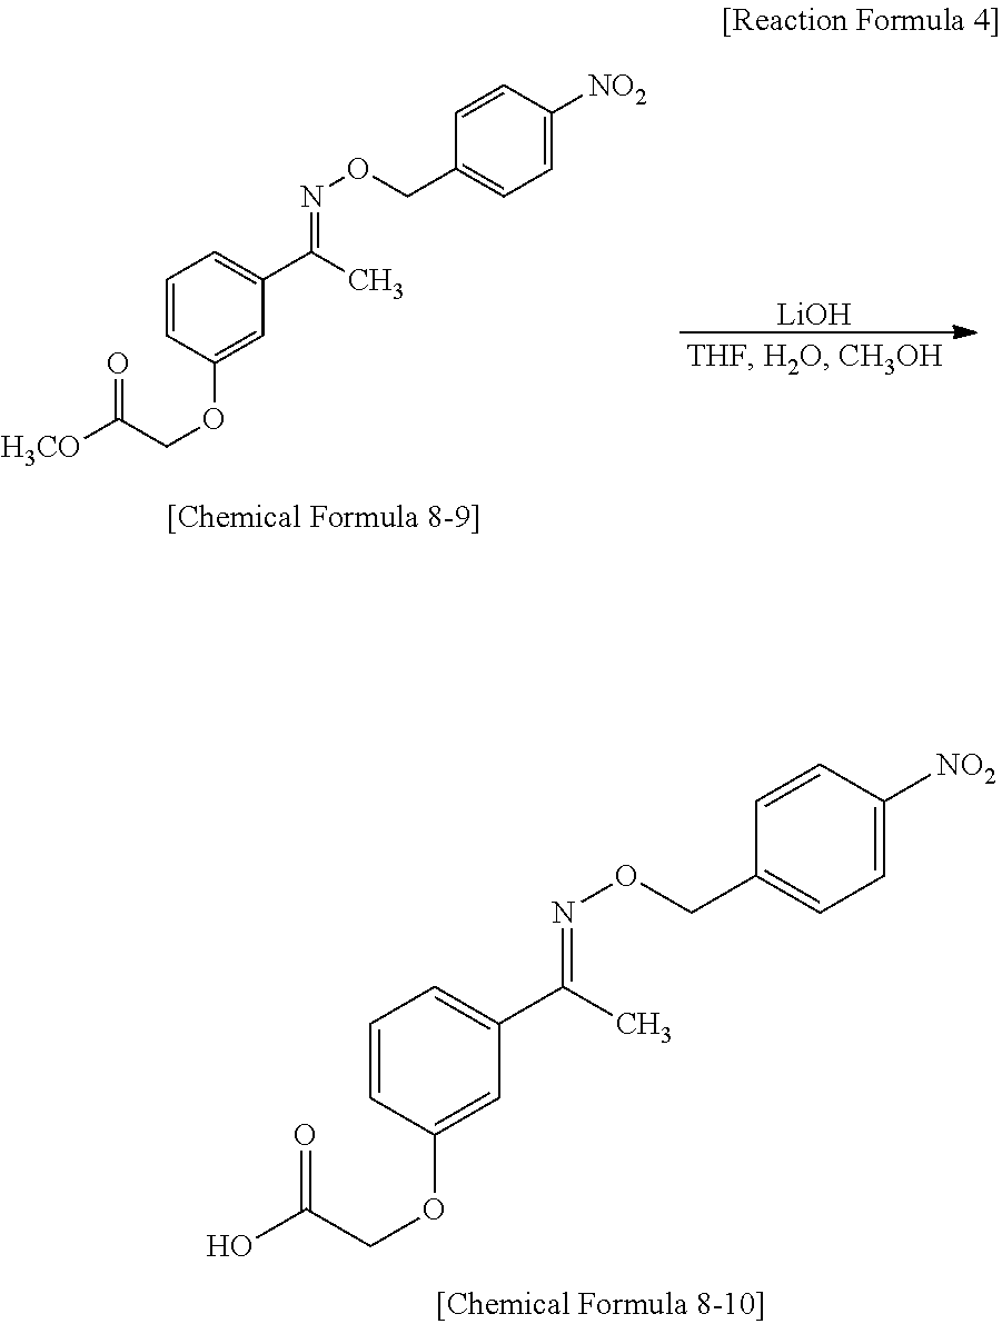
C1=CC(OCC(=O)[H3CO])=CC(C(C)=NOCC2=CC=C([NO2])C=C2)=C1.[LiOH].C1=CC(OCC(=O)O)=CC(C(C)=NOCC2=CC=C([NO2])C=C2)=C1
